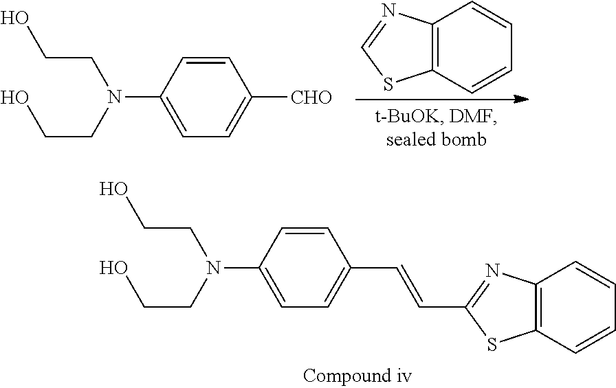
C1=CC(N(CCO)CCO)=CC=C1[CHO].C12=C(C=CC=C1)SC=N2.C1=CC(N(CCO)CCO)=CC=C1C=CC1=NC2=C(S1)C=CC=C2
